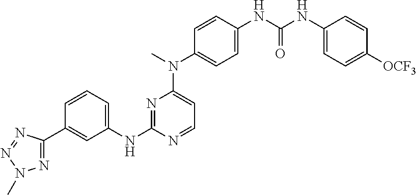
N1=C(NC2=CC=CC(C3=NN(C)N=N3)=C2)N=CC=C1N(C1=CC=C(NC(NC2=CC=C([OCF3])C=C2)=O)C=C1)C
